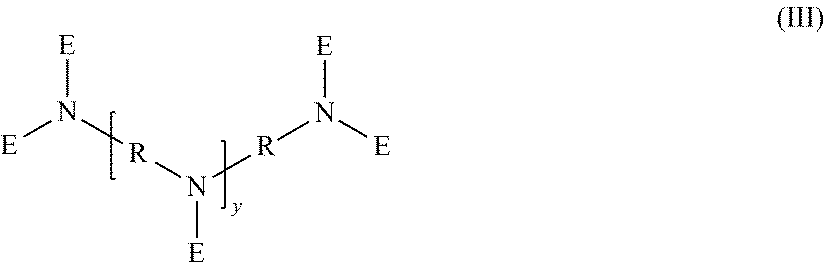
[E]N([E])[R]N([E])[R]N([E])[E]
